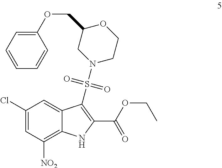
C1(Cl)=CC([NO2])=C2C(=C1)C(S(N1CC(COC3=CC=CC=C3)OCC1)(=O)=O)=C(C(OCC)=O)N2
